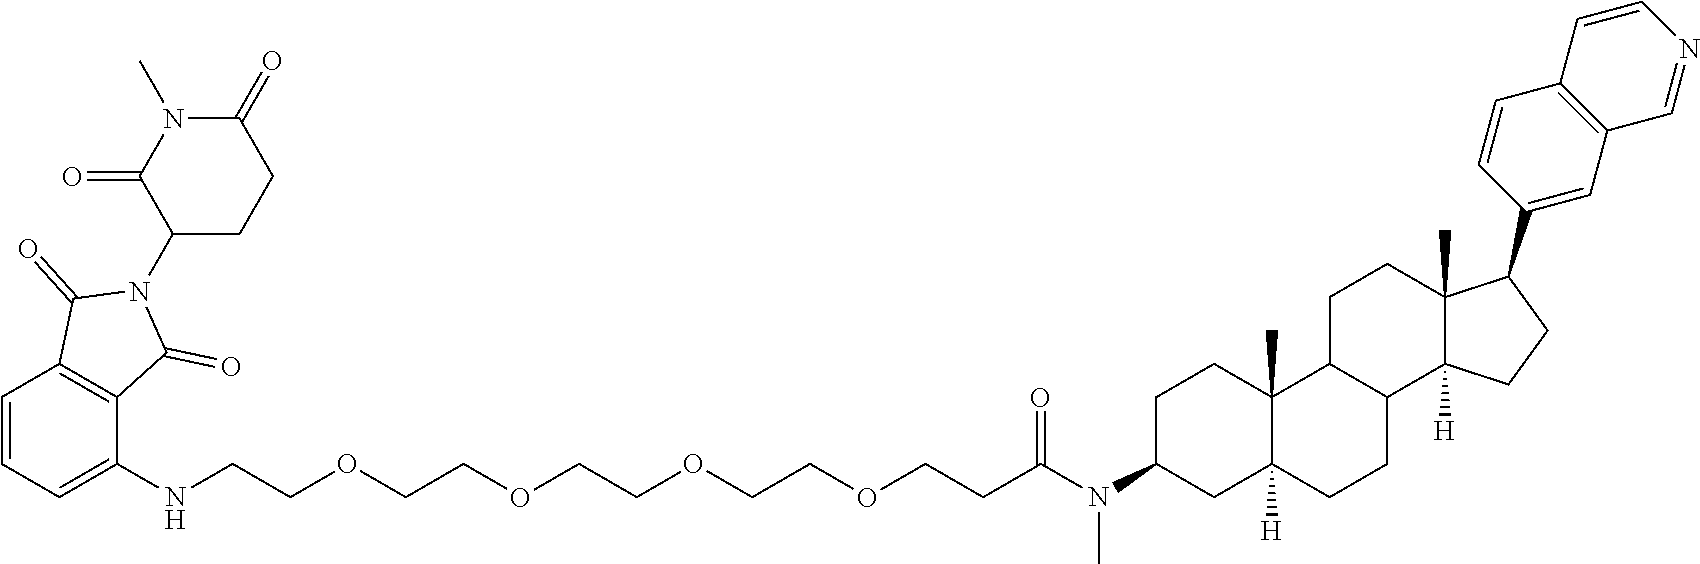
C1=CC=C(NCCOCCOCCOCCOCCC(N(C2CC3([H])C(C)(CC2)C2C(CC3)C3([H])C(C)(CC2)C(C2=CC4=C(C=C2)C=CN=C4)CC3)C)=O)C2=C1C(=O)N(C1CCC(=O)N(C)C1=O)C2=O
